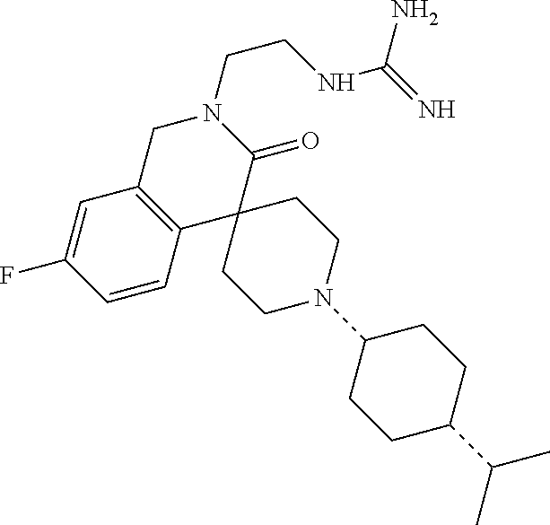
C1C2=C(C3(C(=O)N1CCNC(=N)N)CCN(C1CCC(C(C)C)CC1)CC3)C=CC(F)=C2
